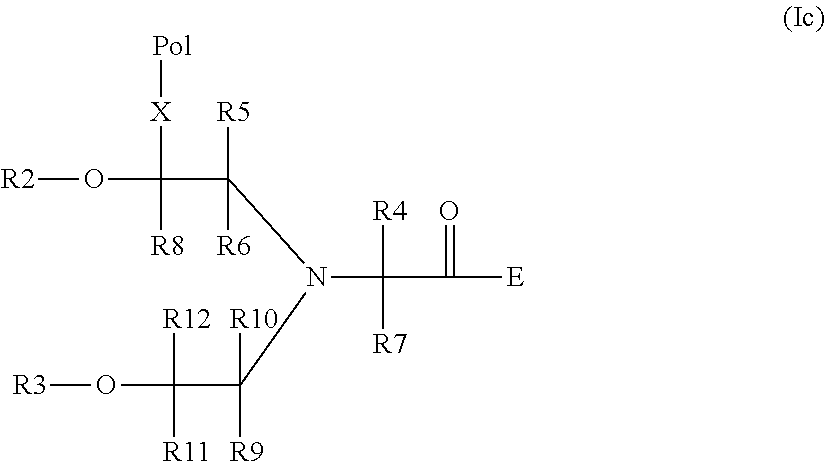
[R2]OC([X][Pol])([R8])C([R5])([R6])N(C([R4])([R7])C([E])=O)C(C([R12])([R11])O[R3])([R10])[R9]
